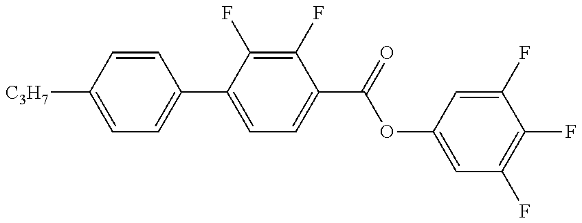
C1=C([C3H7])C=CC(C2=CC=C(C(OC3=CC(F)=C(F)C(F)=C3)=O)C(F)=C2F)=C1
